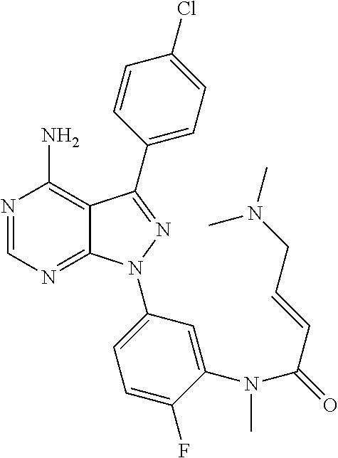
N1=CN=C2C(=C1N)C(C1=CC=C(Cl)C=C1)=NN2C1=CC=C(F)C(N(C)C(=O)C=CCN(C)C)=C1
